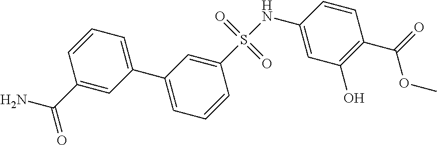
C1=CC=C(C2=CC=CC(S(NC3=CC(O)=C(C(=O)OC)C=C3)(=O)=O)=C2)C=C1C(=O)N
